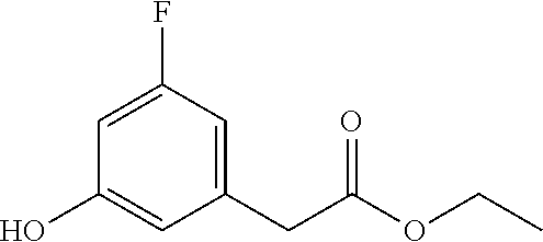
C1(CC(OCC)=O)=CC(F)=CC(O)=C1
